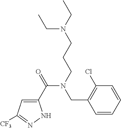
C1(C(=O)N(CCCN(CC)CC)CC2=C(Cl)C=CC=C2)=CC([CF3])=NN1
